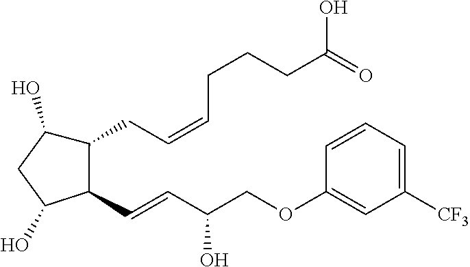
C1(C=CC(COC2=CC([CF3])=CC=C2)O)C(O)CC(O)C1CC=CCCCC(=O)O
